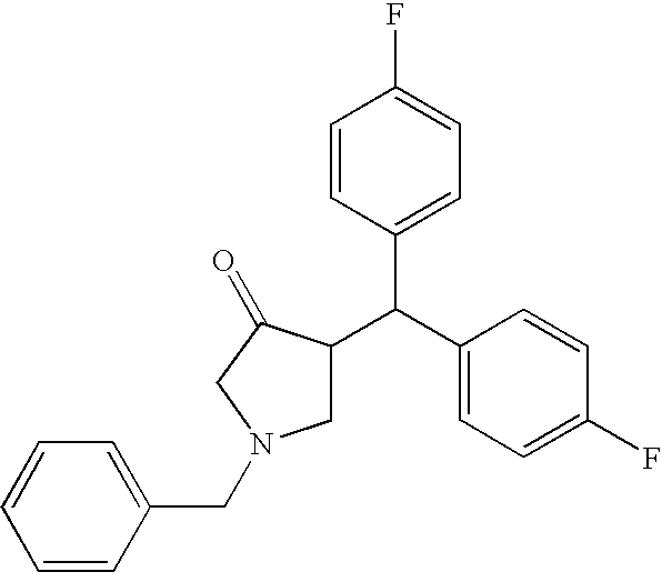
C1C(C(C2=CC=C(F)C=C2)C2=CC=C(F)C=C2)C(=O)CN1CC1=CC=CC=C1
